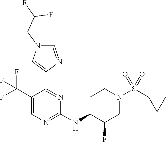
C1=C(C(F)(F)F)C(C2=CN(CC(F)F)C=N2)=NC(NC2C(F)CN(S(C3CC3)(=O)=O)CC2)=N1
